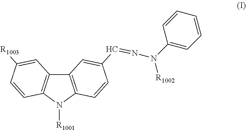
C12=C(N([R1001])C3=C1C=C(C=NN(C1=CC=CC=C1)[R1002])C=C3)C=CC([R1003])=C2
